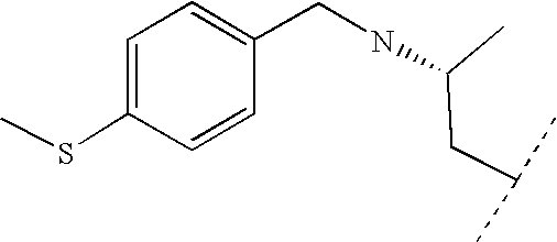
N(C(CC(C)C)C)CC1=CC=C(SC)C=C1
